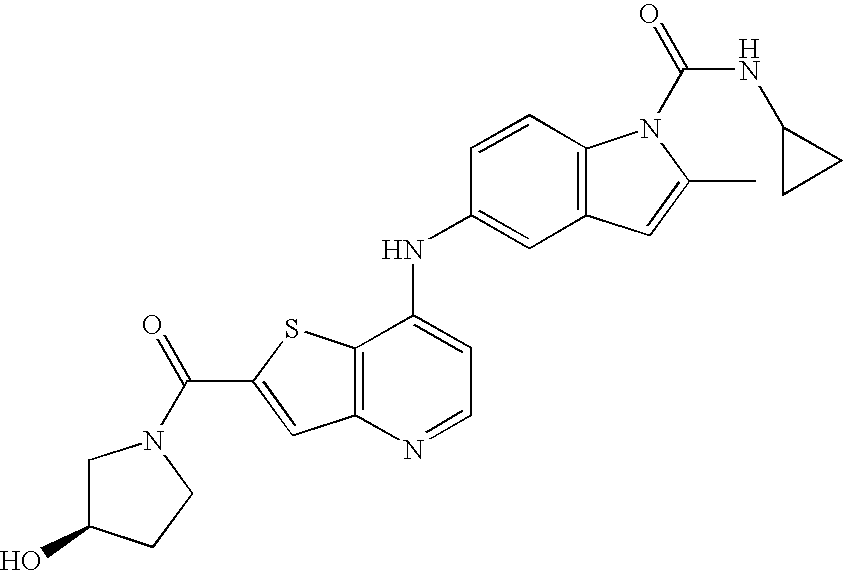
C12=C(C(NC3=CC4=C(C=C3)N(C(=O)NC3CC3)C(C)=C4)=CC=N1)SC(C(=O)N1CC(O)CC1)=C2
